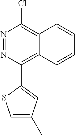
N1=NC(C2=CC(C)=CS2)=C2C(=C1Cl)C=CC=C2
